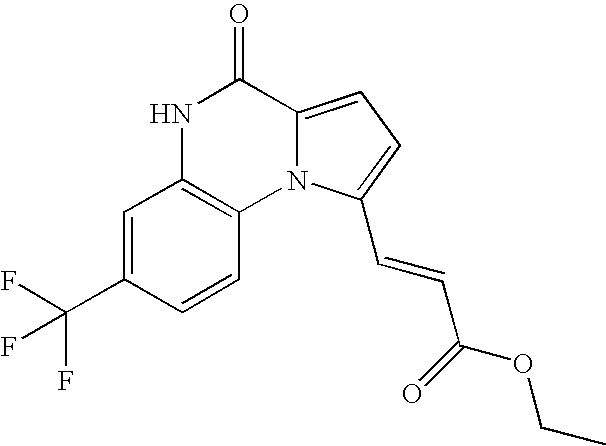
N1C2=C(N3C(=CC=C3C=CC(=O)OCC)C1=O)C=CC(C(F)(F)F)=C2
